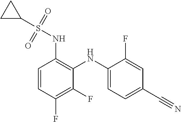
C1=CC(F)=C(F)C(NC2=CC=C(C#N)C=C2F)=C1NS(C1CC1)(=O)=O
